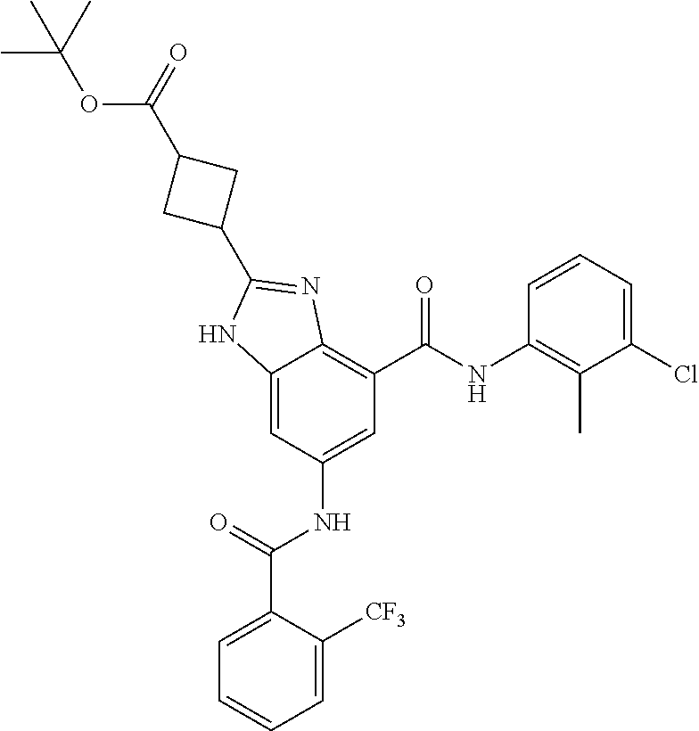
C12=CC(NC(C3=CC=CC=C3[CF3])=O)=CC(C(=O)NC3=C(C)C(Cl)=CC=C3)=C1N=C(C1CC(C(=O)OC(C)(C)C)C1)N2
